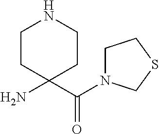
C1(C(=O)N2CCSC2)(N)CCNCC1
